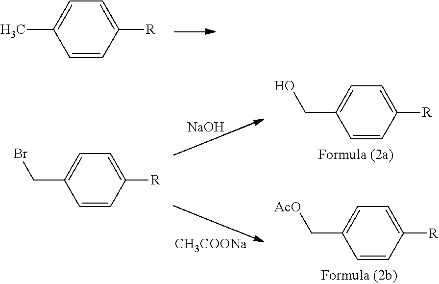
C1=CC([R])=CC=C1C.C1=CC([R])=CC=C1CO.C1=CC([R])=CC=C1C[AcO].C1=CC([R])=CC=C1CBr.[CH3COONa].[NaOH]
